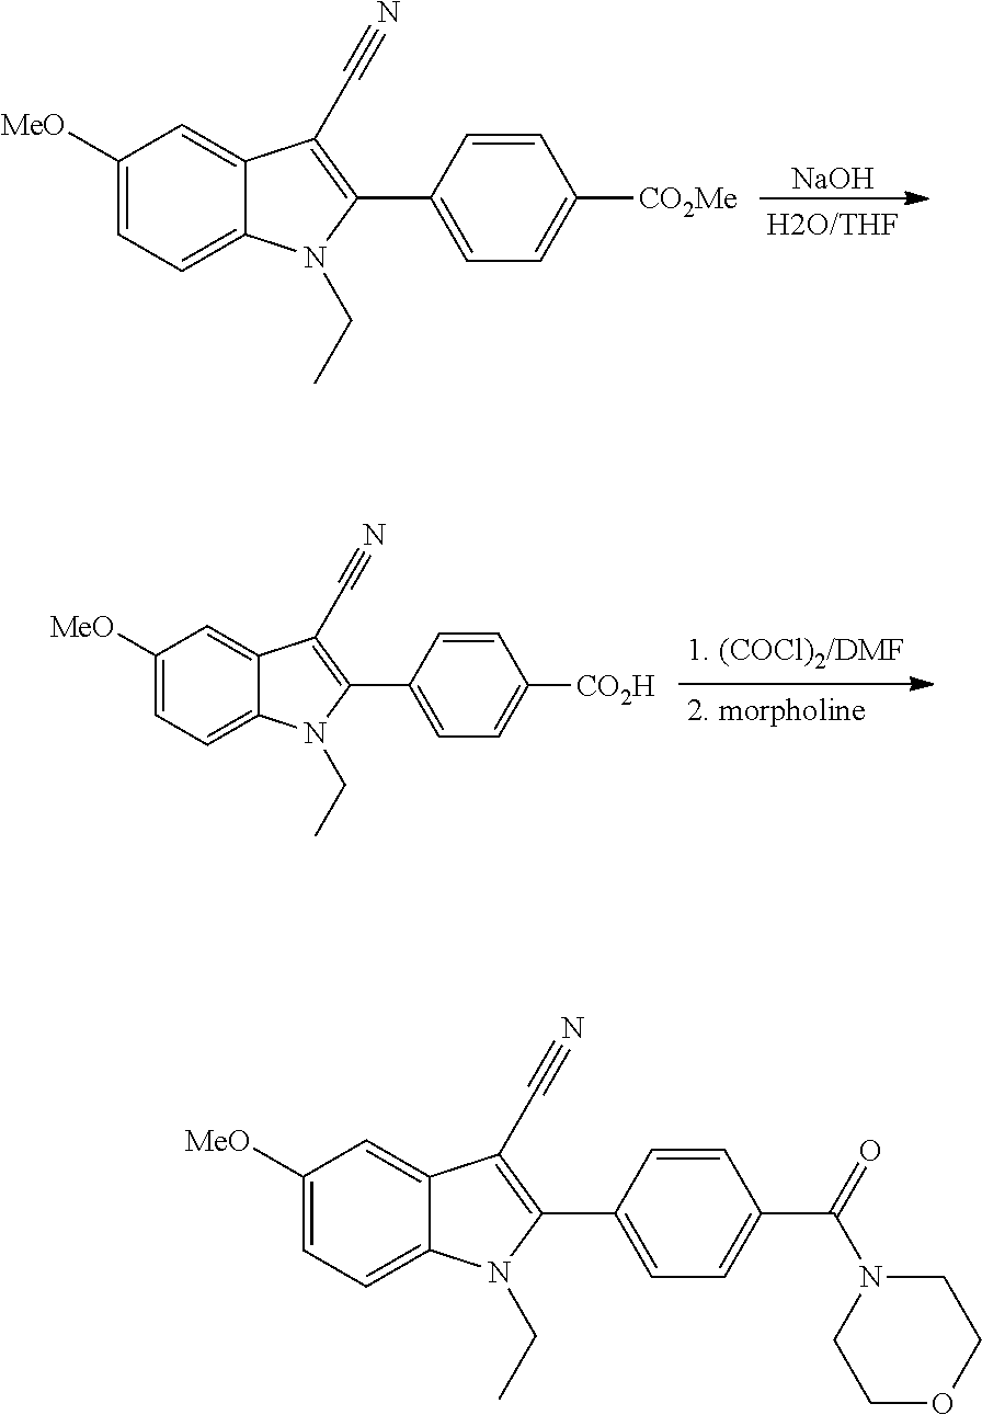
[NaOH].C1([MeO])=CC=C2C(=C1)C(C#N)=C(C1=CC=C([CO2Me])C=C1)N2CC.C1([MeO])=CC=C2C(=C1)C(C#N)=C(C1=CC=C([CO2H])C=C1)N2CC.C1([MeO])=CC=C2C(=C1)C(C#N)=C(C1=CC=C(C(N3CCOCC3)=O)C=C1)N2CC
